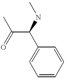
C(C(C1=CC=CC=C1)NC)(=O)C
